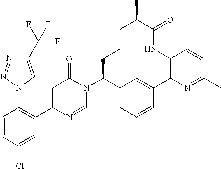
C12=CC=CC(=C1)C1=C(NC(=O)C(C)CCCC2N2C(=O)C=C(C3=C(N4C=C(C(F)(F)F)N=N4)C=CC(Cl)=C3)N=C2)C=CC(C)=N1
